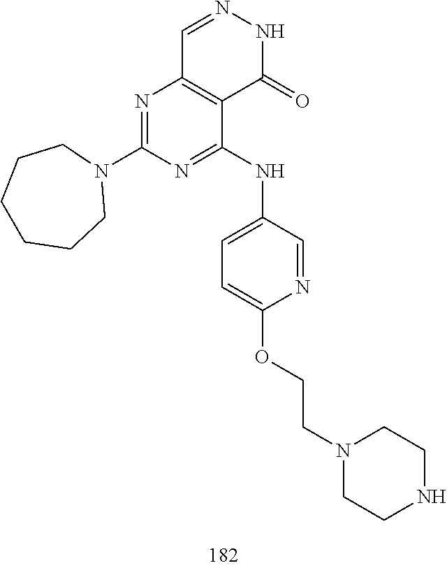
C1=NNC(=O)C2=C1N=C(N1CCCCCC1)N=C2NC1=CC=C(OCCN2CCNCC2)N=C1
